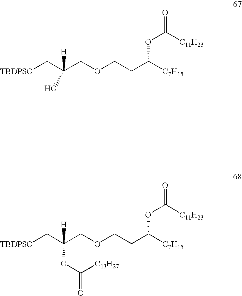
C(COCCC([C7H15])OC(=O)[C11H23])([H])(C[TBDPSO])O.C(COCCC([C7H15])OC(=O)[C11H23])([H])(C[TBDPSO])OC([C13H27])=O
